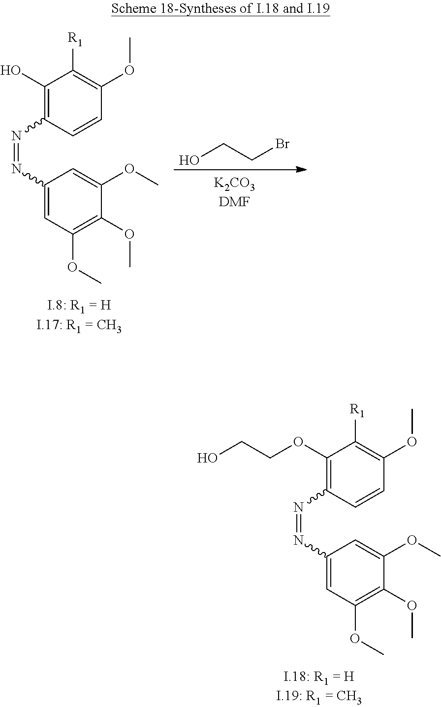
C1(O)=C(N=NC2=CC(OC)=C(OC)C(OC)=C2)C=CC(OC)=C1[R1].OCCBr.C1(OCCO)=C(N=NC2=CC(OC)=C(OC)C(OC)=C2)C=CC(OC)=C1[R1]
